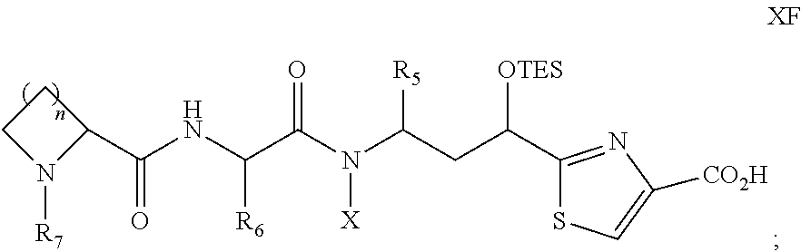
C([R6])(NC(C1CCN1[R7])=O)C(N(C(CC(C1=NC([CO2H])=CS1)[OTES])[R5])[X])=O
